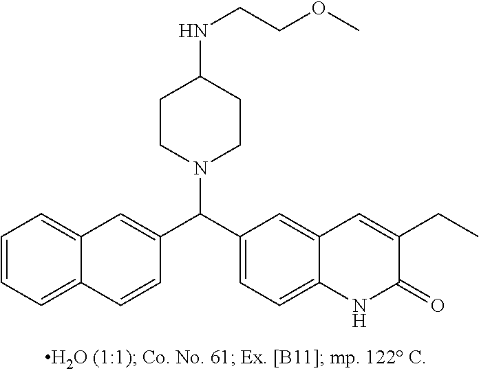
C12=CC=CC=C1C=CC(C(C1=CC=C3C(=C1)C=C(CC)C(=O)N3)N1CCC(NCCOC)CC1)=C2
